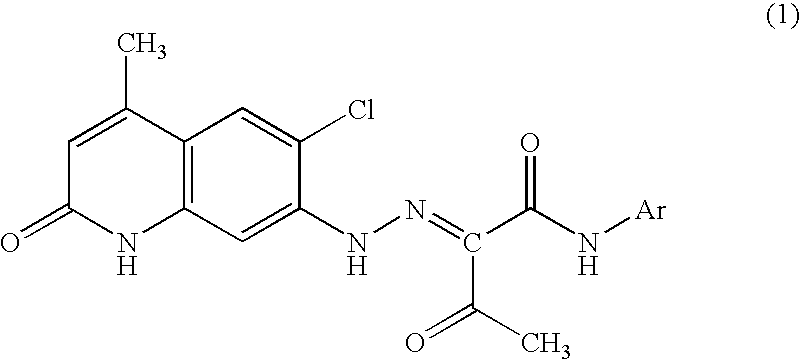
C1=C(C)C2=C(NC1=O)C=C(NN=C(C(N[Ar])=O)C(C)=O)C(Cl)=C2
